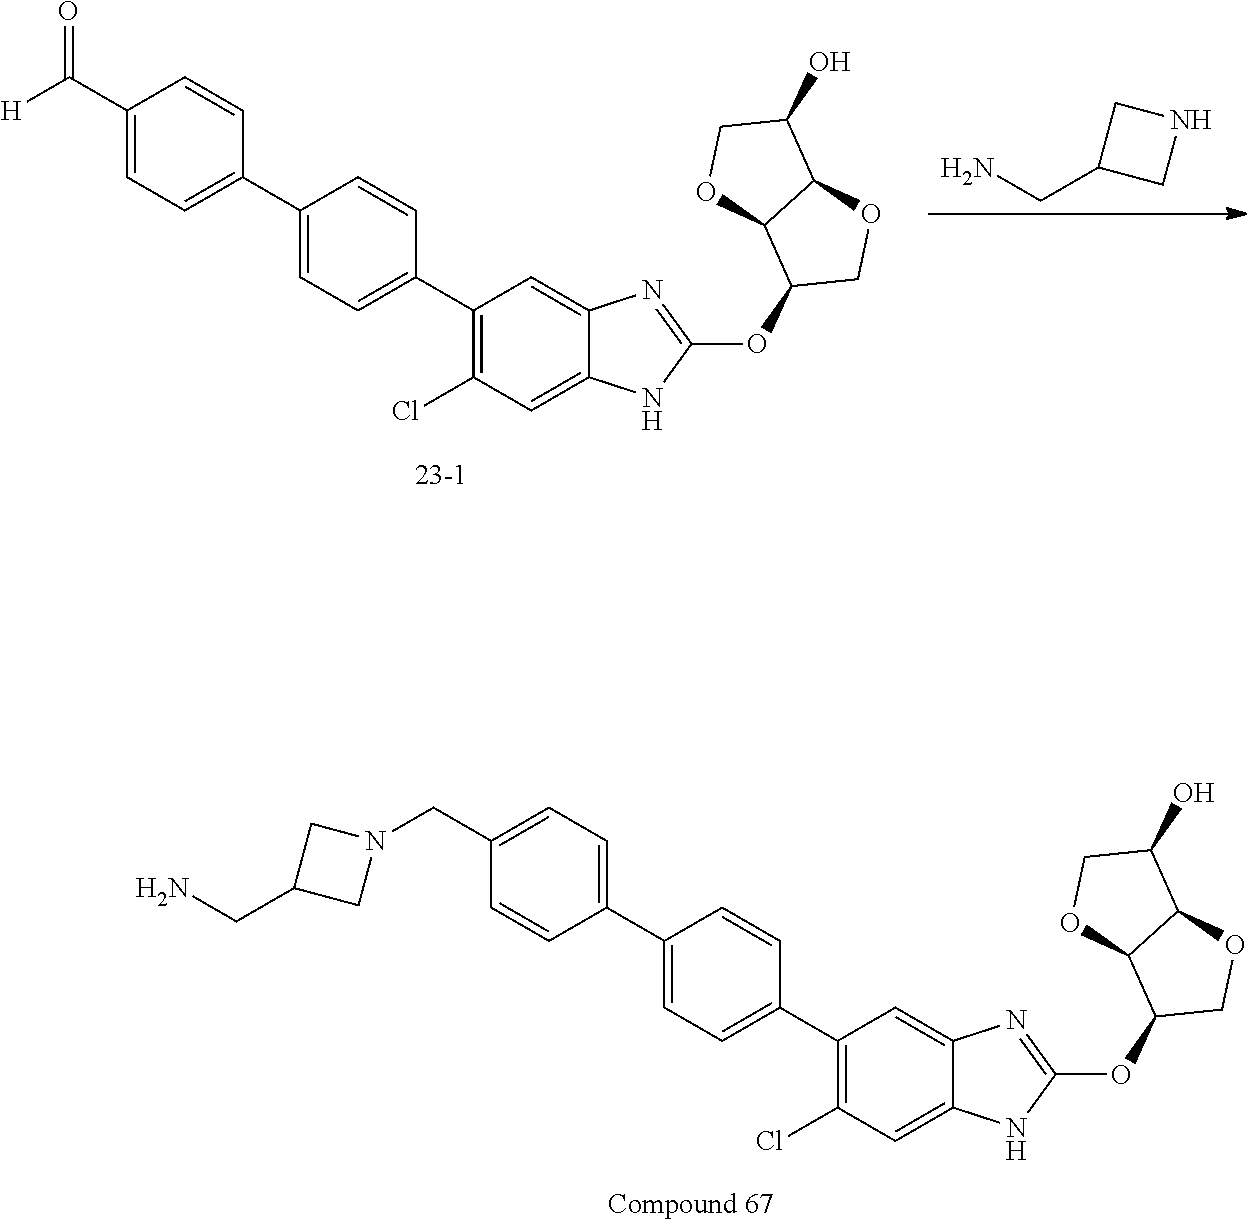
C1(CN2CC(CN)C2)=CC=C(C2=CC=C(C3=C(Cl)C=C4C(=C3)N=C(OC3COC5C3OCC5O)N4)C=C2)C=C1.NCC1CNC1.C1(C([H])=O)=CC=C(C2=CC=C(C3=C(Cl)C=C4C(=C3)N=C(OC3COC5C3OCC5O)N4)C=C2)C=C1
